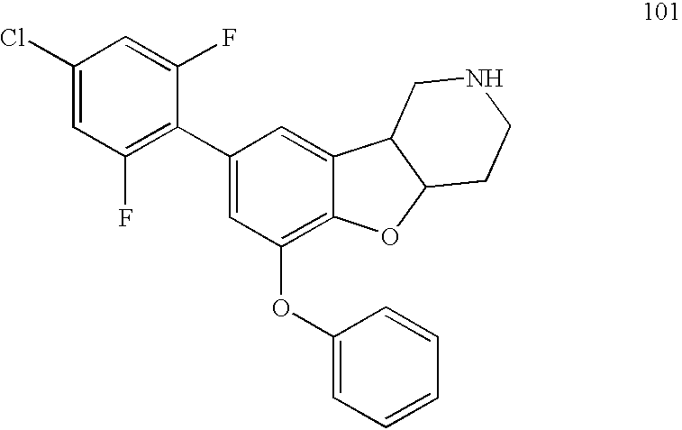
C1(Cl)=CC(F)=C(C2=CC(OC3=CC=CC=C3)=C3C(=C2)C2C(O3)CCNC2)C(F)=C1
